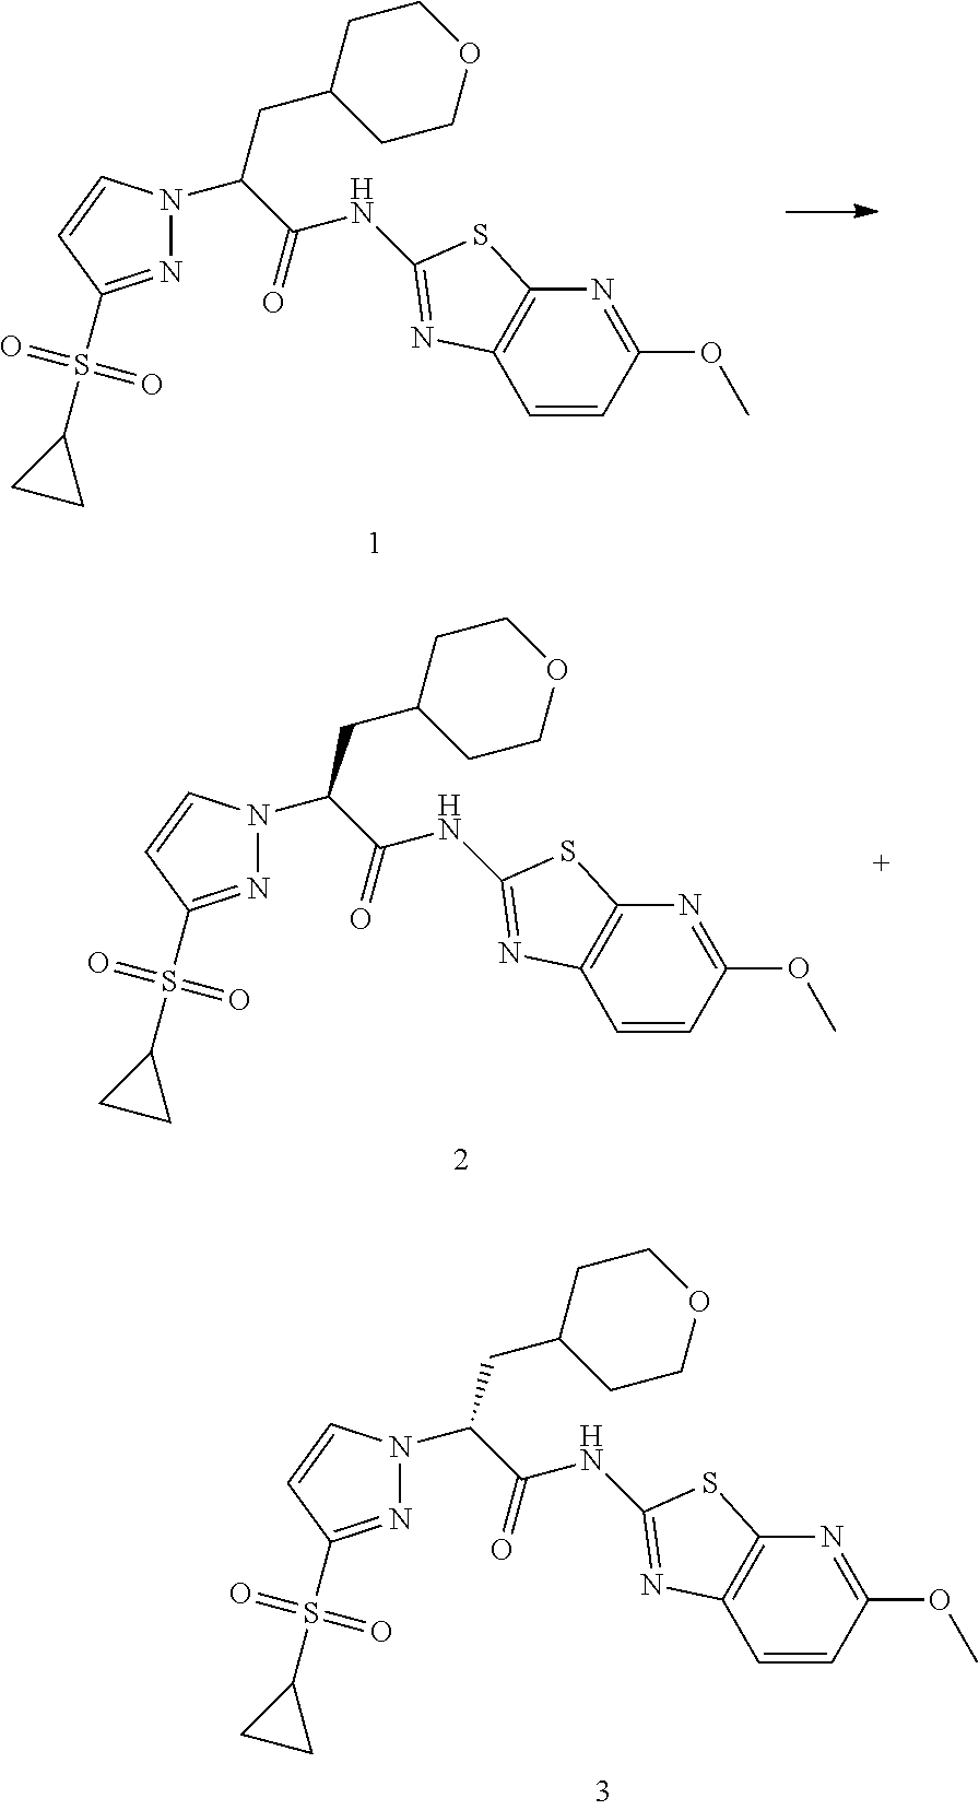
C1=CC(OC)=NC2=C1N=C(NC(C(CC1CCOCC1)N1N=C(S(C3CC3)(=O)=O)C=C1)=O)S2.C1=CC(OC)=NC2=C1N=C(NC(C(CC1CCOCC1)N1N=C(S(C3CC3)(=O)=O)C=C1)=O)S2.C1=CC(OC)=NC2=C1N=C(NC(C(CC1CCOCC1)N1N=C(S(C3CC3)(=O)=O)C=C1)=O)S2
